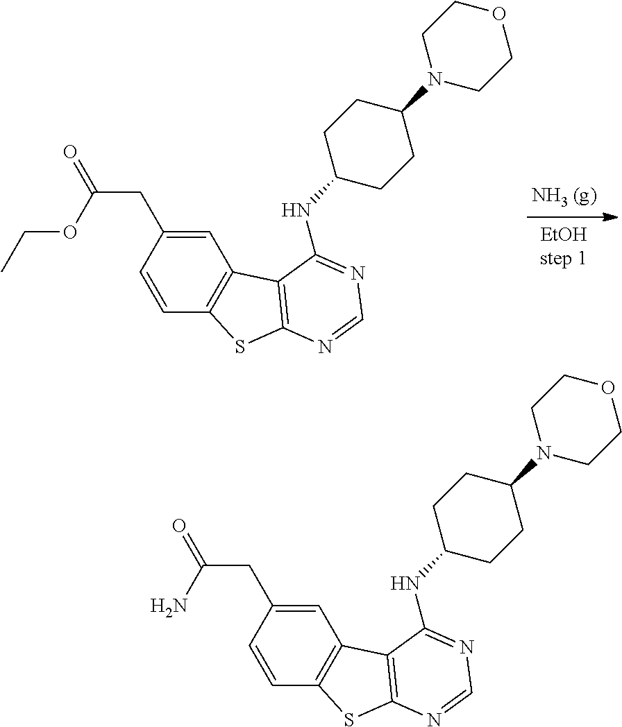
C1=C(CC(OCC)=O)C=CC2=C1C1=C(S2)N=CN=C1NC1CCC(N2CCOCC2)CC1.C1=C(CC(N)=O)C=CC2=C1C1=C(S2)N=CN=C1NC1CCC(N2CCOCC2)CC1
